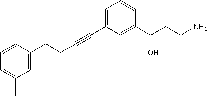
C1(CCC#CC2=CC=CC(C(CCN)O)=C2)=CC(C)=CC=C1
